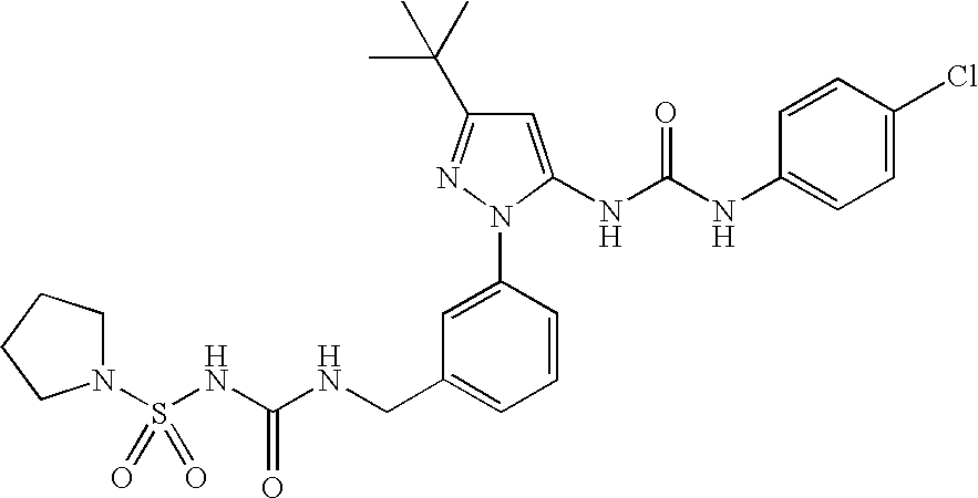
C(C1=CC=CC(N2N=C(C(C)(C)C)C=C2NC(NC2=CC=C(Cl)C=C2)=O)=C1)NC(NS(=O)(N1CCCC1)=O)=O
